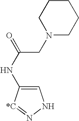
C1=C(NC(=O)CN2CCCCC2)[*C]=NN1
